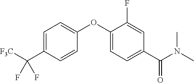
C1=C(C([F3C])(F)F)C=CC(OC2=CC=C(C(N(C)C)=O)C=C2F)=C1
